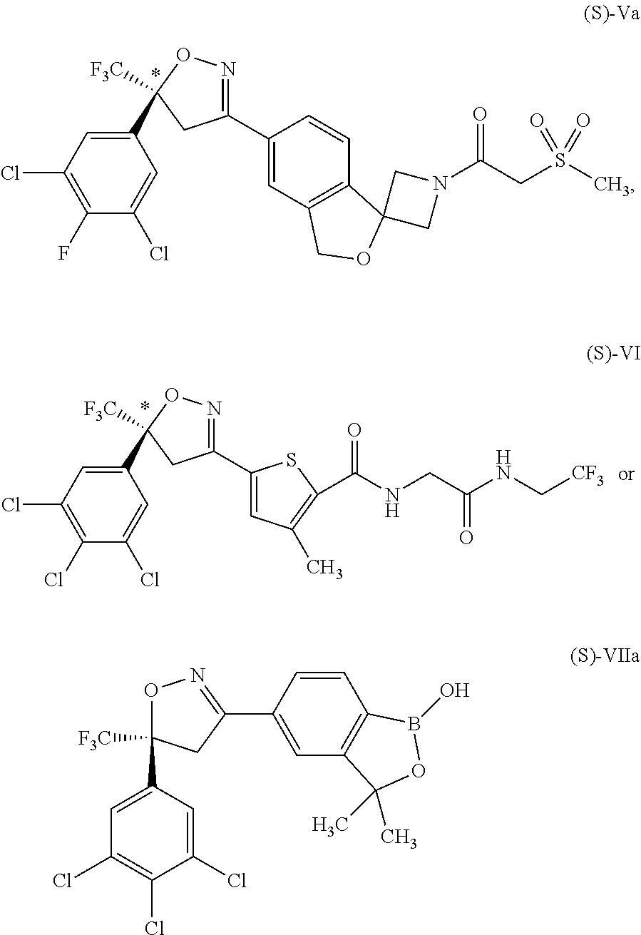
C1(C2=CC3=C(C=C2)C2(OC3)CN(C(=O)CS(C)(=O)=O)C2)=NOC([F3C])(C2=CC(Cl)=C(F)C(Cl)=C2)C1.C1(C2=CC(C)=C(C(NCC(NC[CF3])=O)=O)S2)=NOC([F3C])(C2=CC(Cl)=C(Cl)C(Cl)=C2)C1.C1(Cl)=CC(C2([F3C])ON=C(C3=CC4=C(C=C3)B(O)OC4(C)C)C2)=CC(Cl)=C1Cl
